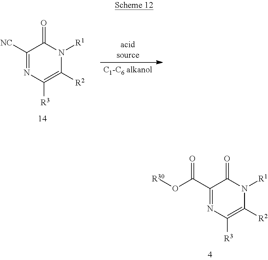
O(C(C1=NC([R3])=C([R2])N([R1])C1=O)=O)[R30].[NC]C1=NC([R3])=C([R2])N([R1])C1=O
